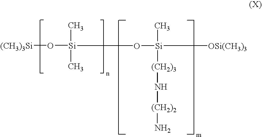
[(CH3)3Si]O[Si](C)(C)O[Si](C)([(CH2)3]N[(CH2)2]N)C[OSi(CH3)3]
